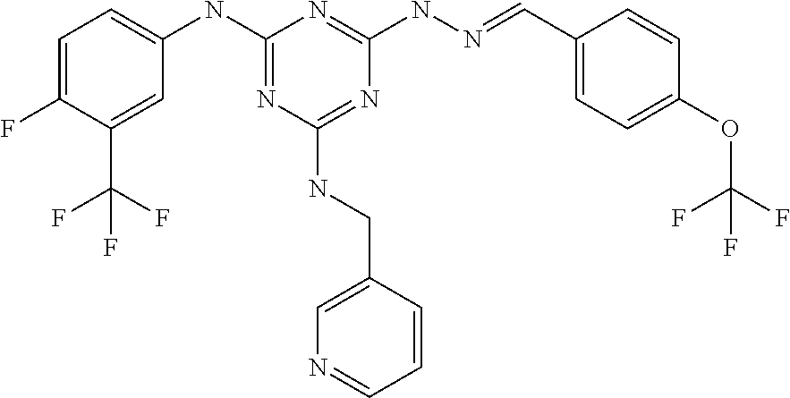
C1=C(F)C(C(F)(F)F)=CC(NC2=NC(NCC3=CN=CC=C3)=NC(NN=CC3=CC=C(OC(F)(F)F)C=C3)=N2)=C1
